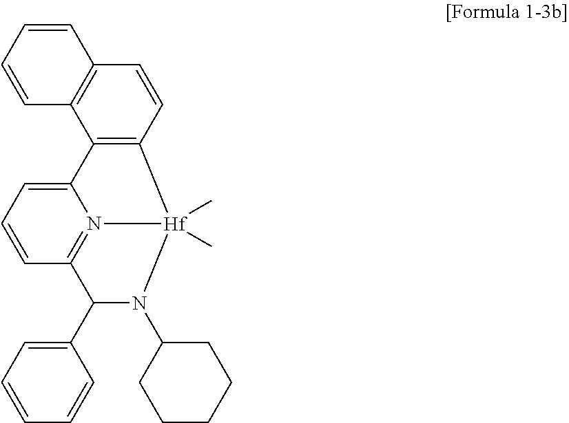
C12=CC=CC3=N1[Hf](C)(C)(C1=C2C2=C(C=C1)C=CC=C2)N(C1CCCCC1)C3C1=CC=CC=C1
